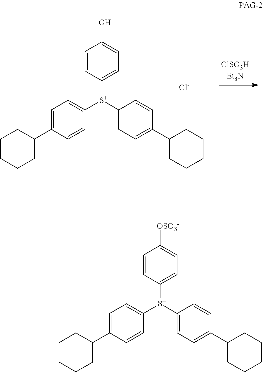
C1=C(C2CCCCC2)C=CC([S+](C2=CC=C(C3CCCCC3)C=C2)C2=CC=C(O)C=C2)=C1.[Cl-].C1=C(C2CCCCC2)C=CC([S+](C2=CC=C(C3CCCCC3)C=C2)C2=CC=C([OSO3-])C=C2)=C1
